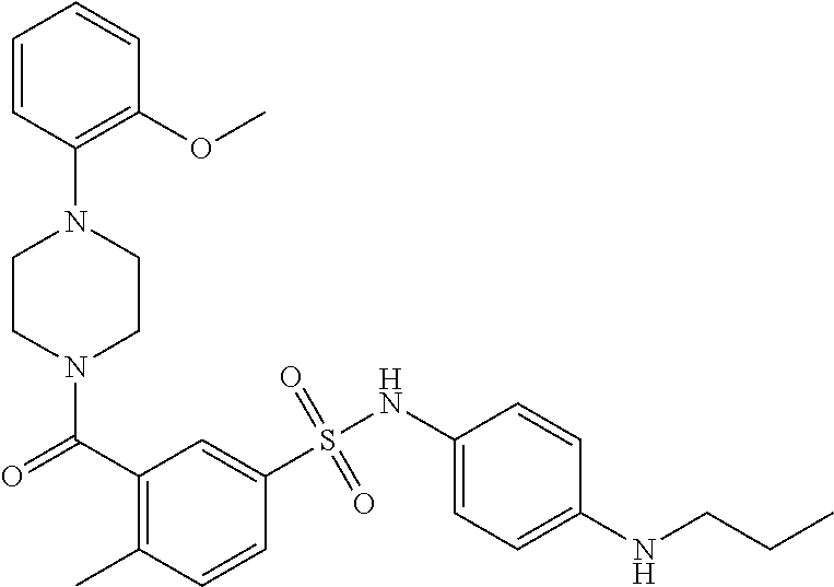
N1(C(C2=C(C)C=CC(S(NC3=CC=C(NCCC)C=C3)(=O)=O)=C2)=O)CCN(C2=C(OC)C=CC=C2)CC1
